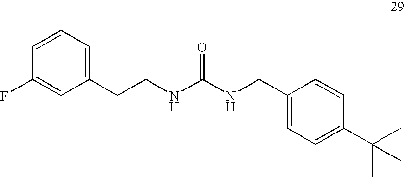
C(NC(=O)NCC1=CC=C(C(C)(C)C)C=C1)CC1=CC=CC(F)=C1
